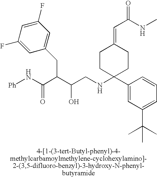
C1(C2(NCC(C(C(N[Ph])=O)CC3=CC(F)=CC(F)=C3)O)CCC(=CC(=O)NC)CC2)=CC(C(C)(C)C)=CC=C1
